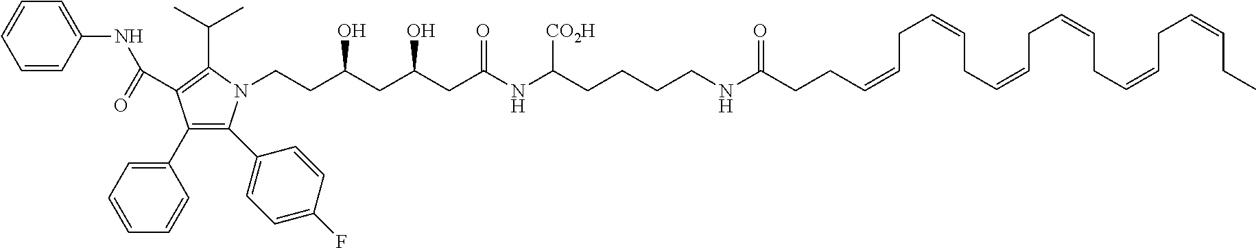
C1=CC(NC(=O)C2=C(C(C)C)N(CCC(CC(CC(NC(CCCCNC(=O)CCC=CCC=CCC=CCC=CCC=CCC=CCC)[CO2H])=O)O)O)C(C3=CC=C(F)C=C3)=C2C2=CC=CC=C2)=CC=C1
